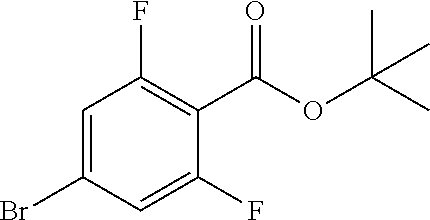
C1=C(Br)C=C(F)C(C(OC(C)(C)C)=O)=C1F
